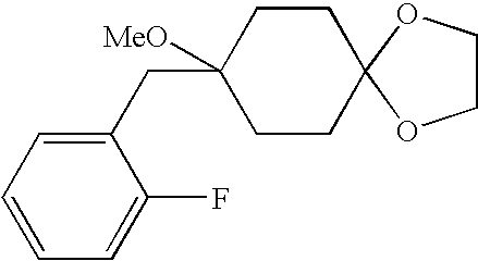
C1(CC2([MeO])CCC3(CC2)OCCO3)=CC=CC=C1F
